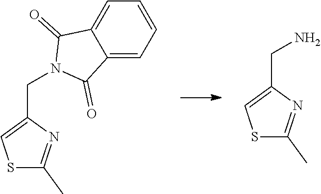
S1C(C)=NC(CN2C(=O)C3=CC=CC=C3C2=O)=C1.S1C(C)=NC(CN)=C1
